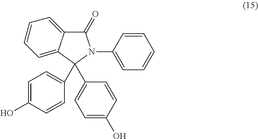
C1=CC(N2C(=O)C3=CC=CC=C3C2(C2=CC=C(O)C=C2)C2=CC=C(O)C=C2)=CC=C1
